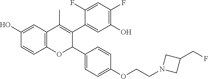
C12=C(C=C(O)C=C1)C(C)=C(C1=CC(O)=C(F)C=C1F)C(C1=CC=C(OCCN3CC(CF)C3)C=C1)O2
